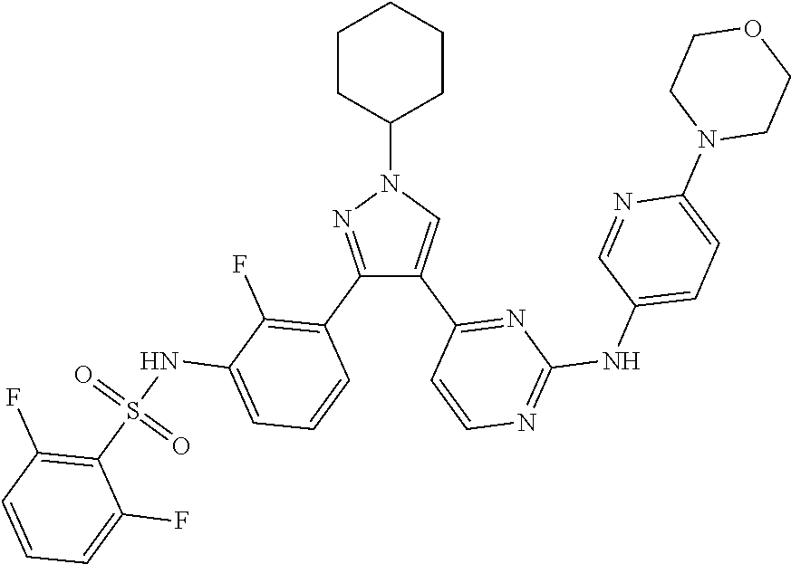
N1(C2CCCCC2)N=C(C2=C(F)C(NS(C3=C(F)C=CC=C3F)(=O)=O)=CC=C2)C(C2=NC(NC3=CC=C(N4CCOCC4)N=C3)=NC=C2)=C1
